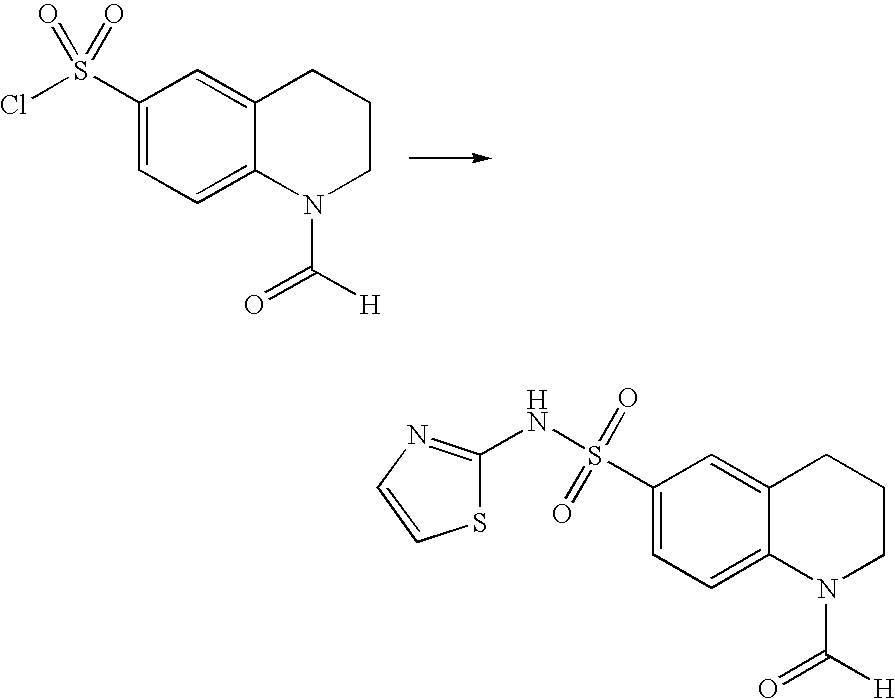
C1(S(Cl)(=O)=O)=CC=C2C(=C1)CCCN2C(=O)[H].C1(S(=O)(=O)NC2=NC=CS2)=CC=C2C(=C1)CCCN2C(=O)[H]
